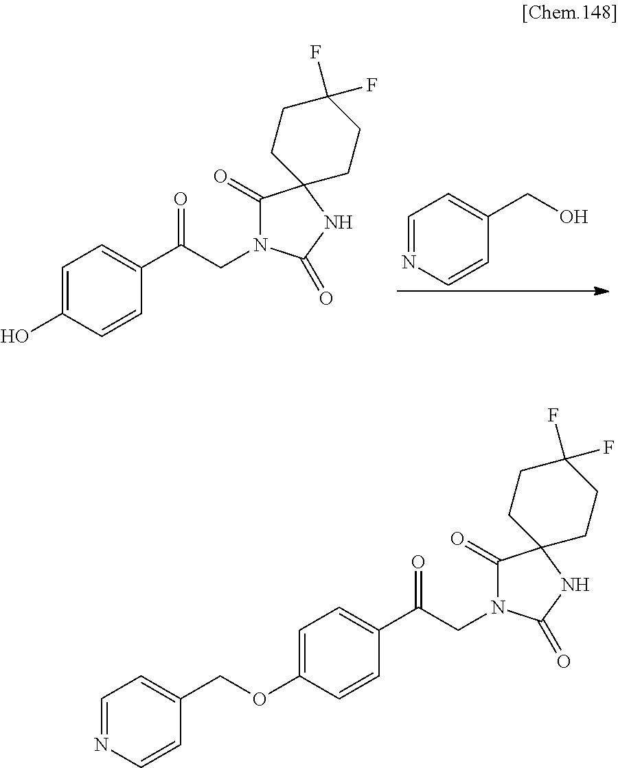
C1=NC=CC(CO)=C1.C1=CC(C(CN2C(=O)C3(NC2=O)CCC(F)(F)CC3)=O)=CC=C1O.C1=CC(C(CN2C(=O)C3(NC2=O)CCC(F)(F)CC3)=O)=CC=C1OCC1=CC=NC=C1
